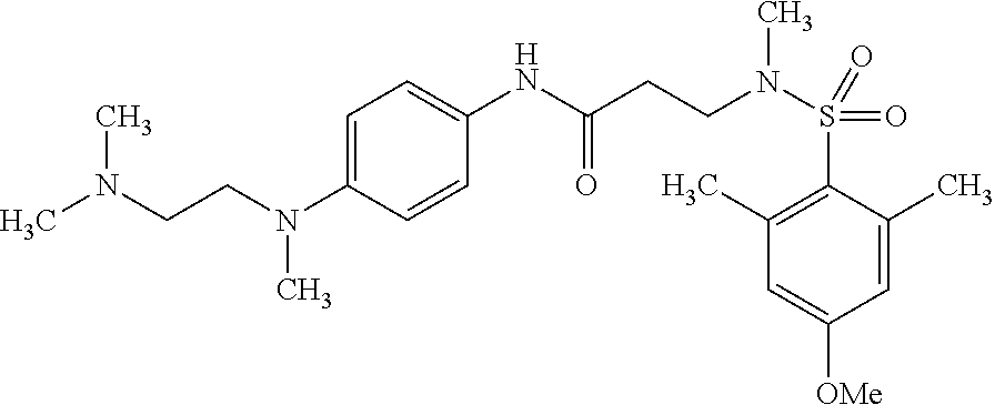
C1=C(C)C(S(=O)(=O)N(CCC(NC2=CC=C(N(CCN(C)C)C)C=C2)=O)C)=C(C)C=C1[OMe]
